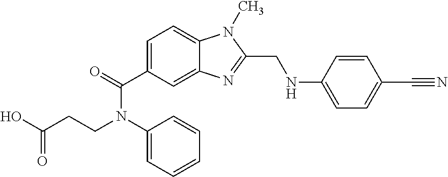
OC(CCN(C1=CC=CC=C1)C(=O)C1=CC=C2C(=C1)N=C(CNC1=CC=C(C#N)C=C1)N2C)=O
